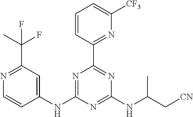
N1=C(NC2=CC(C(F)(C)F)=NC=C2)N=C(NC(C[CN])C)N=C1C1=NC([CF3])=CC=C1
